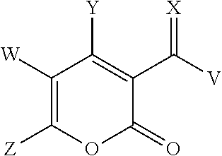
C1([W])=C([Z])OC(=O)C(C([V])=[X])=C1[Y]
